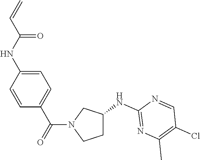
C1=CC(NC(C=C)=O)=CC=C1C(=O)N1CCC(NC2=NC(C)=C(Cl)C=N2)C1
